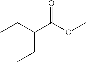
CCC(CC)C(OC)=O
